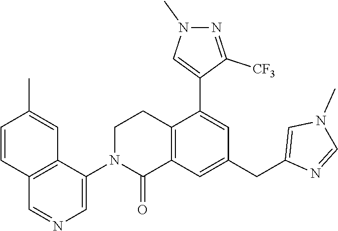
C12=C(C=C(CC3=CN(C)C=N3)C=C1C1=CN(C)N=C1[CF3])C(=O)N(C1=CN=CC3=C1C=C(C)C=C3)CC2
